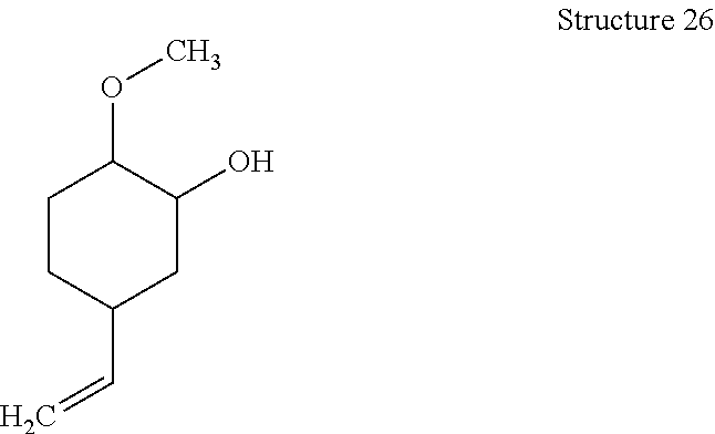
C1CC(C=C)CC(O)C1OC
